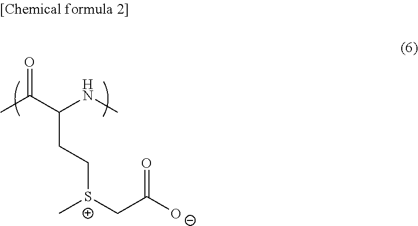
CC(C(NC)CC[S+](CC([O-])=O)C)=O
